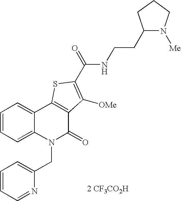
[2 CF3CO2H].C1(CCNC(=O)C2=C([OMe])C3=C(C4=CC=CC=C4N(CC4=CC=CC=N4)C3=O)S2)N([Me])CCC1
